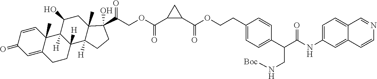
C1=CC2(C)C(=CC1=O)CCC1([H])C2([H])C(O)CC2(C)C1([H])CCC2(C(=O)COC(C1CC1C(OCCC1=CC=C(C(C(NC2=CC=C3C(=C2)C=CN=C3)=O)CN[Boc])C=C1)=O)=O)O
